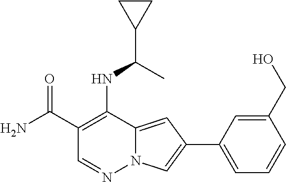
C1(C(N)=O)=C(NC(C2CC2)C)C2=CC(C3=CC=CC(CO)=C3)=CN2N=C1
